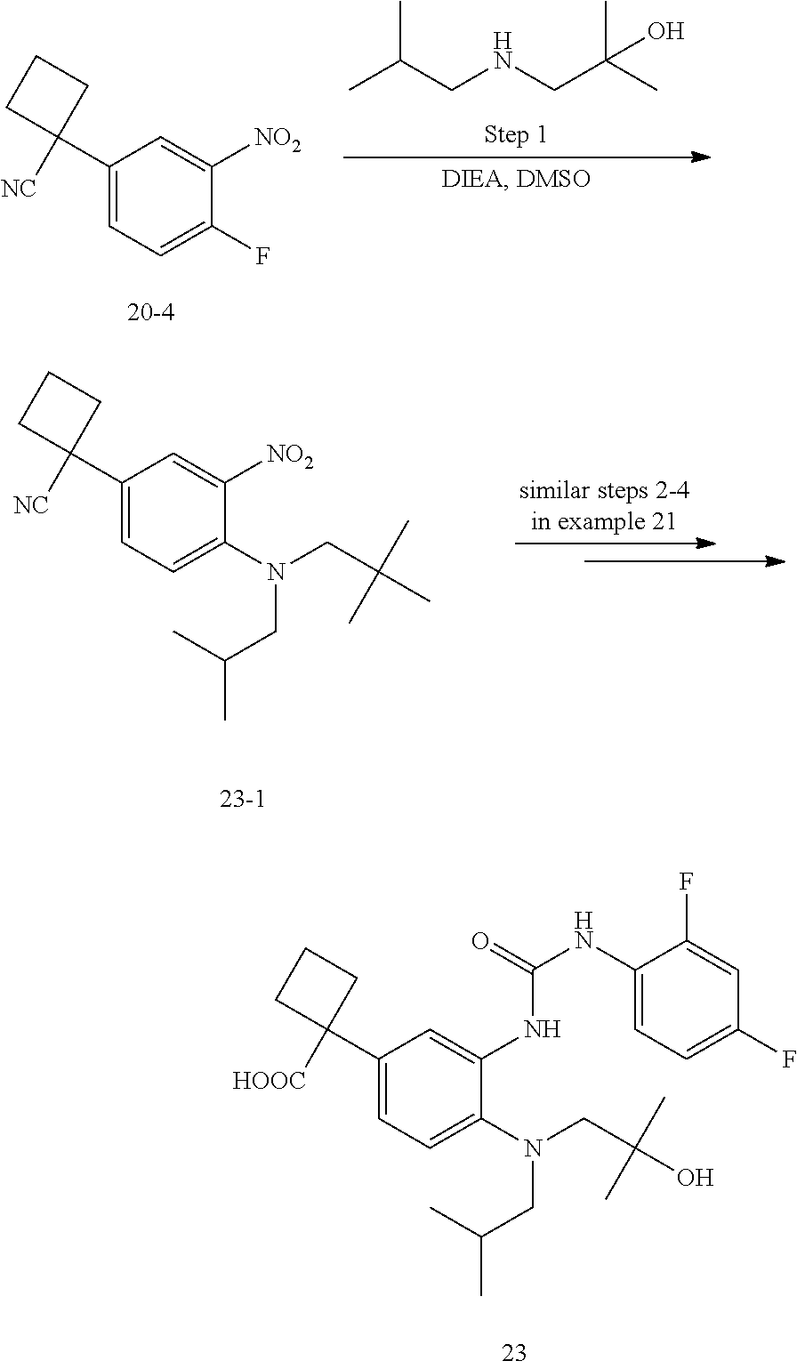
C1(C2([HOOC])CCC2)=CC=C(N(CC(O)(C)C)CC(C)C)C(NC(NC2=CC=C(F)C=C2F)=O)=C1.CC(CNCC(C)(C)O)C.C1(C2([NC])CCC2)=CC=C(F)C([NO2])=C1.C1(C2([NC])CCC2)=CC=C(N(CC(C)(C)C)CC(C)C)C([NO2])=C1
